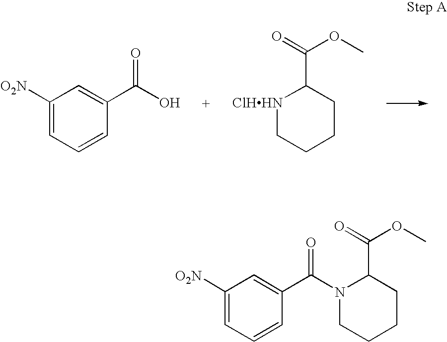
OC(=O)C1=CC([O2N])=CC=C1.C1C(C(=O)OC)[ClHHN]CCC1.N1(C(=O)C2=CC([O2N])=CC=C2)CCCCC1C(=O)OC
